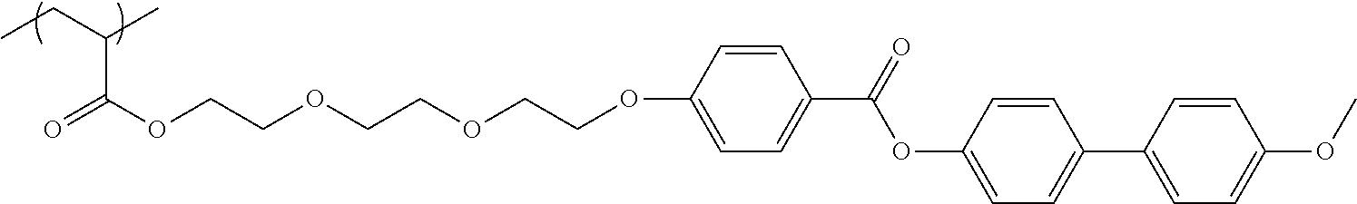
C1=CC(OC(C2=CC=C(OCCOCCOCCOC(=O)C(CC)C)C=C2)=O)=CC=C1C1=CC=C(OC)C=C1
